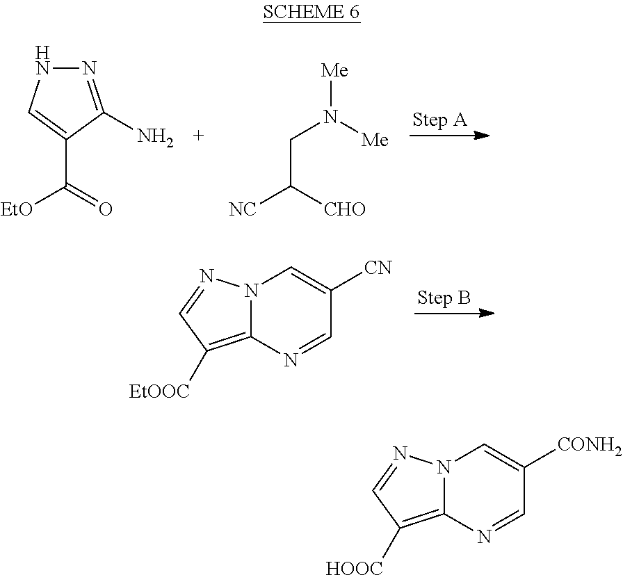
N1=C(N)C(C(=O)[EtO])=CN1.C(C([CHO])[NC])N([Me])[Me].C12=C([EtOOC])C=NN1C=C([CN])C=N2.C12=C([HOOC])C=NN1C=C([CONH2])C=N2
